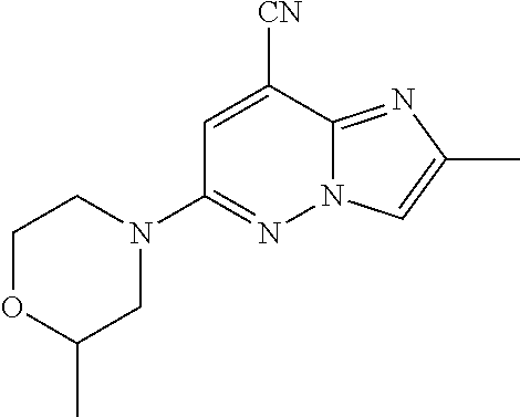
N1(C2=NN3C(=NC(C)=C3)C([CN])=C2)CCOC(C)C1
